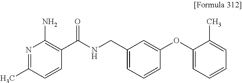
N1=C(C)C=CC(C(NCC2=CC=CC(OC3=CC=CC=C3C)=C2)=O)=C1N
